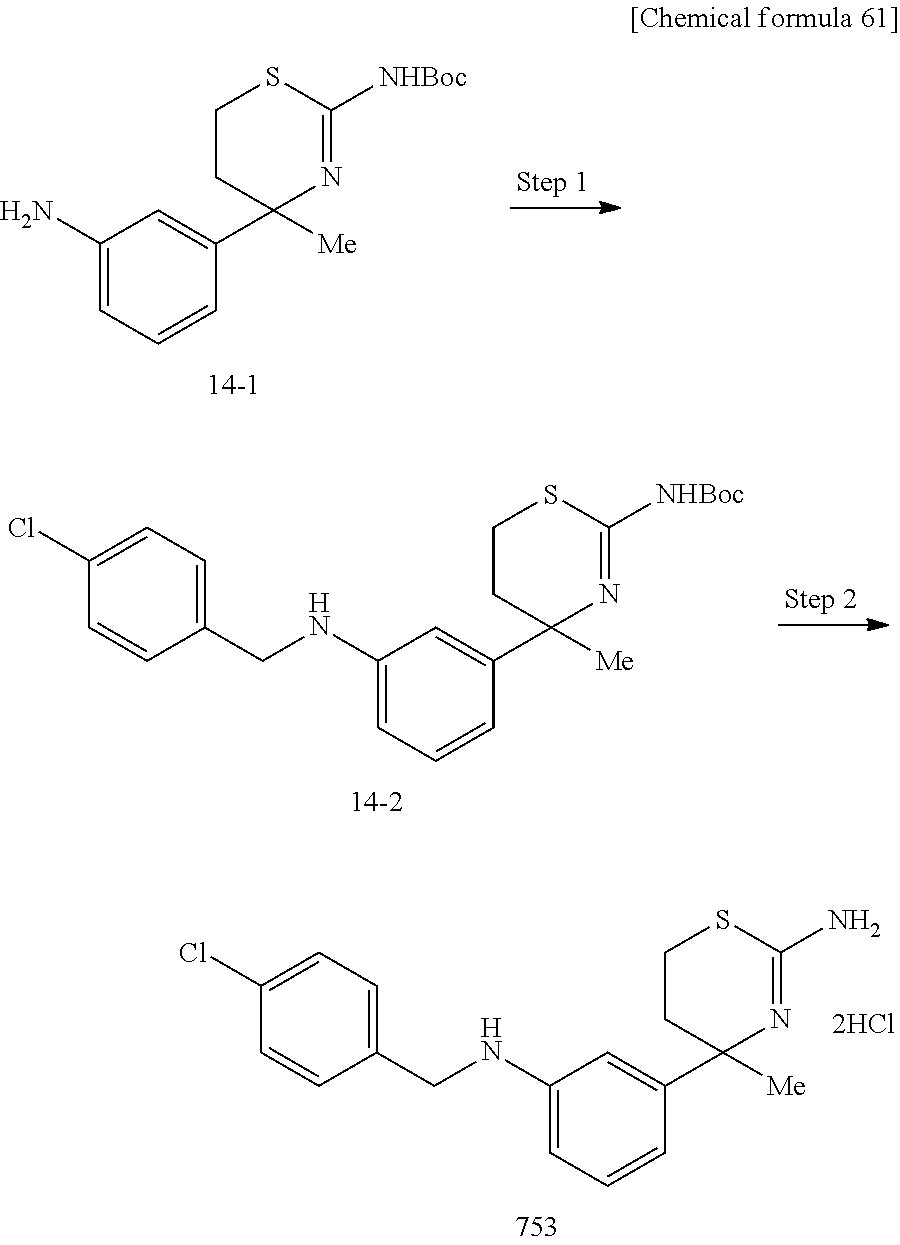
C1(N)=CC=CC(C2([Me])N=C([NHBoc])SCC2)=C1.C1(NCC2=CC=C(Cl)C=C2)=CC=CC(C2([Me])N=C([NHBoc])SCC2)=C1.C1(NCC2=CC=C(Cl)C=C2)=CC=CC(C2([Me])N=C(N)SCC2)=C1.[2HCl]
